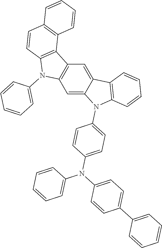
C1=C2C(=CC3=C1N(C1=CC=CC=C1)C1=C3C3=C(C=C1)C=CC=C3)C1=C(N2C2=CC=C(N(C3=CC=C(C4=CC=CC=C4)C=C3)C3=CC=CC=C3)C=C2)C=CC=C1
